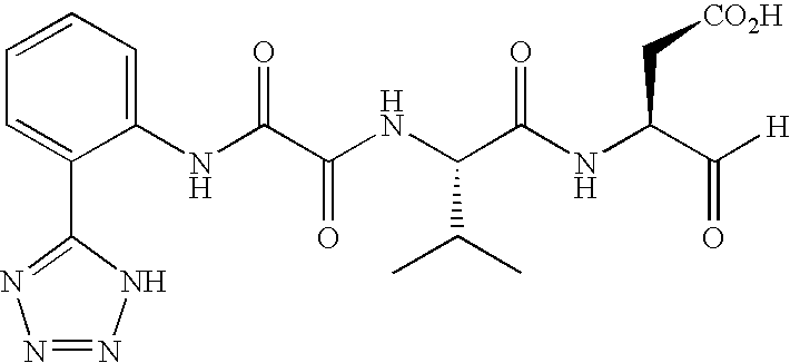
N(C(C(NC(C(NC(C([H])=O)C[CO2H])=O)C(C)C)=O)=O)C1=CC=CC=C1C1=NN=NN1
